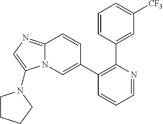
C1(C2=CN3C(=NC=C3N3CCCC3)C=C2)=C(C2=CC([CF3])=CC=C2)N=CC=C1
